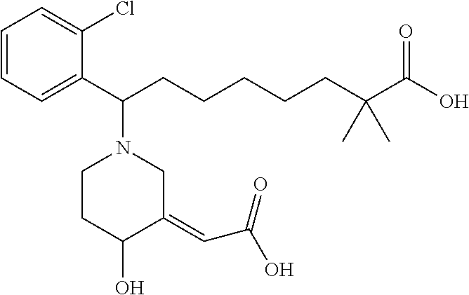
C1=CC=C(C(CCCCCC(C(O)=O)(C)C)N2CCC(O)C(=CC(=O)O)C2)C(Cl)=C1
